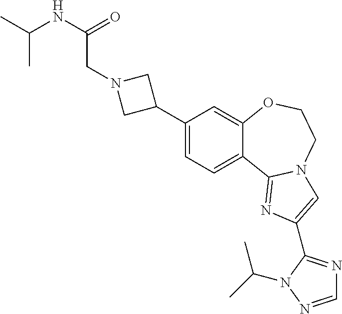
C1(C2CN(CC(=O)NC(C)C)C2)=CC=C2C(=C1)OCCN1C2=NC(C2=NC=NN2C(C)C)=C1
